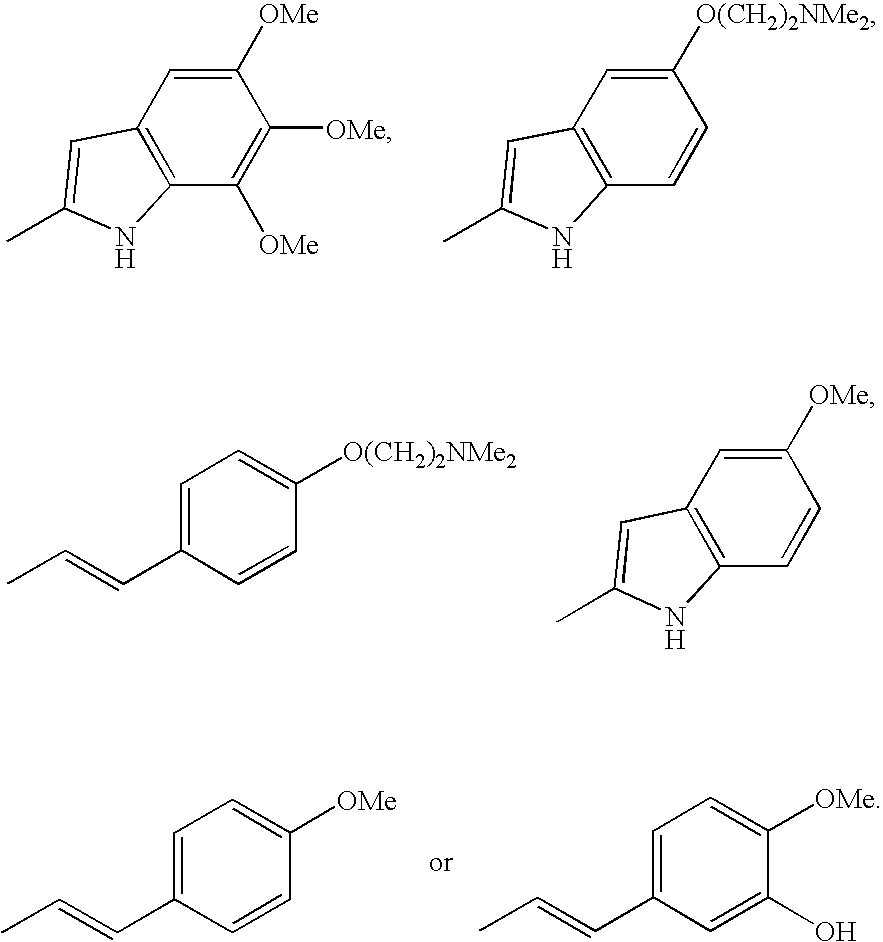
C12=C(C([OMe])=C([OMe])C([OMe])=C1)NC(C)=C2.C12=C(C=CC([O(CH2)2NMe2])=C1)NC(C)=C2.C12=C(C=CC([OMe])=C1)NC(C)=C2.C1=C(C=CC)C=CC([O(CH2)2NMe2])=C1.C1=C(C=CC)C=CC([OMe])=C1.C1=C(C=CC)C=C(O)C([OMe])=C1
